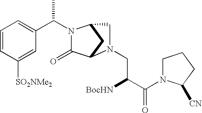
C1=CC([SO2NMe2])=CC(C(N2C(=O)C3CC2CN3CC([BocHN])C(=O)N2CCCC2[CN])C)=C1
